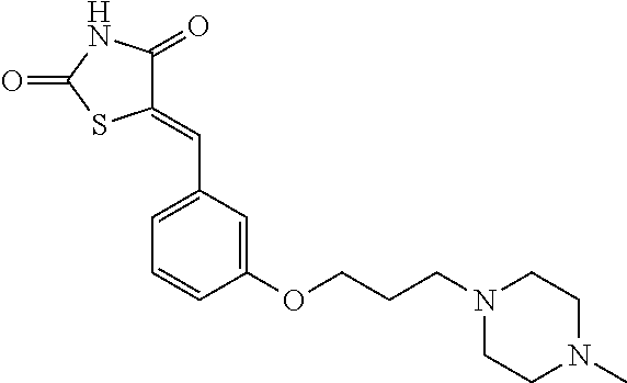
C1(=CC2=CC=CC(OCCCN3CCN(C)CC3)=C2)C(=O)NC(=O)S1
